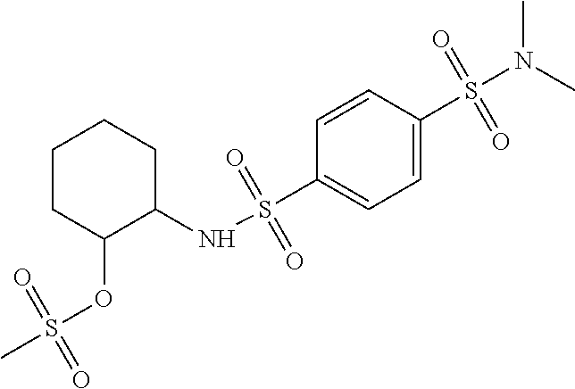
C1CC(OS(C)(=O)=O)C(NS(C2=CC=C(S(N(C)C)(=O)=O)C=C2)(=O)=O)CC1
